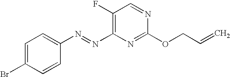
N(C1=C(F)C=NC(OCC=C)=N1)=NC1=CC=C(Br)C=C1
